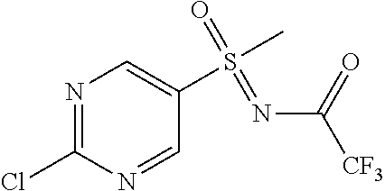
N1=C(Cl)N=CC(S(C)(=O)=NC([CF3])=O)=C1
